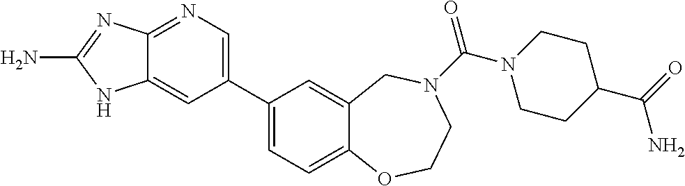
C1(C2=CN=C3C(=C2)NC(N)=N3)=CC=C2C(=C1)CN(C(N1CCC(C(N)=O)CC1)=O)CCO2
